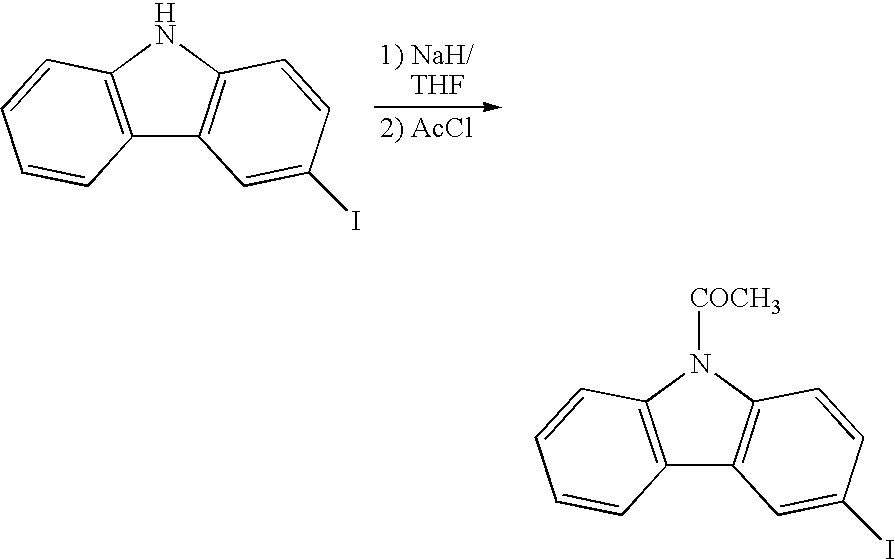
C12=C(N([COCH3])C3=C1C=C(I)C=C3)C=CC=C2.C12=C(NC3=C1C=C(I)C=C3)C=CC=C2.[2) AcCl]
